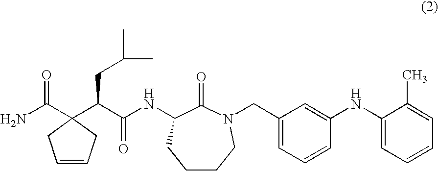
C1=CCC(C(N)=O)(C(C(NC2C(=O)N(CC3=CC=CC(NC4=CC=CC=C4C)=C3)CCCC2)=O)CC(C)C)C1
